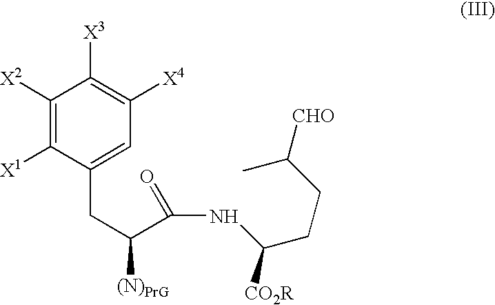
C1([X2])=C([X1])C(CC([(N)PrG])C(=O)NC(CCC(C)[CHO])[CO2R])=CC([X4])=C1[X3]
